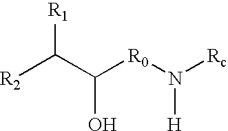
[R2]C(C([R0]N([Rc])[H])O)[R1]
